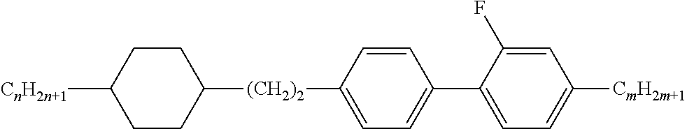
C1CC([CnH2n+1])CCC1[(CH2)2]C1=CC=C(C2=CC=C([CmH2m+1])C=C2F)C=C1
